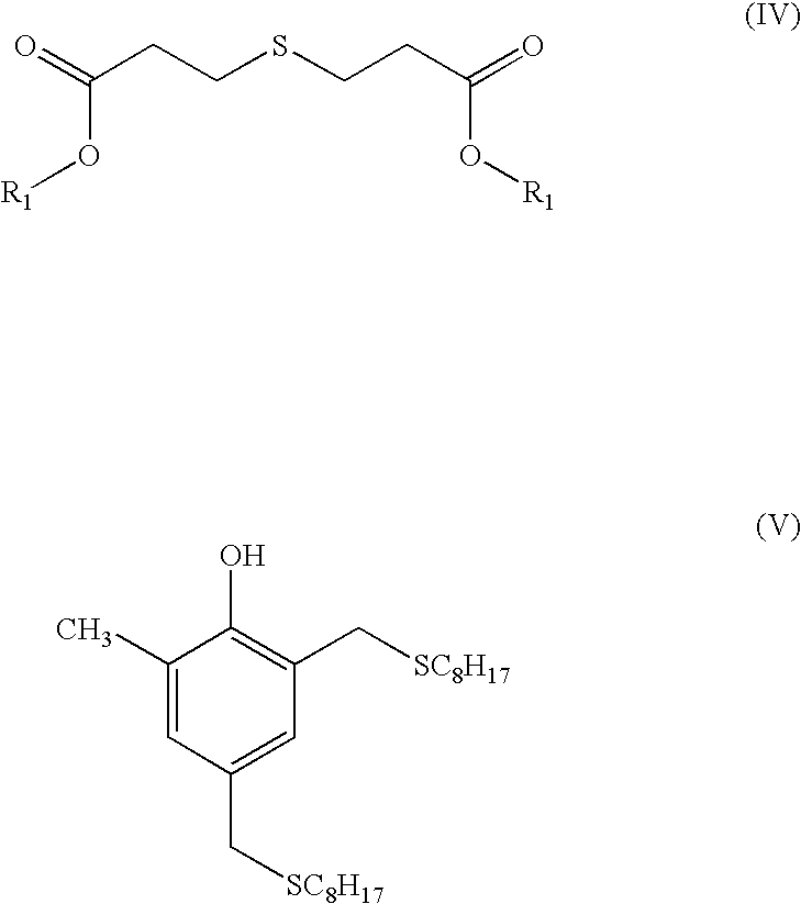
O=C(CCSCCC(=O)O[R1])O[R1].C1(C)=CC(C[SC8H17])=CC(C[SC8H17])=C1O
